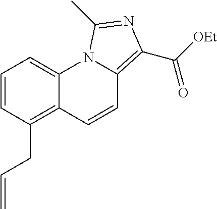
C1=CC(CC=C)=C2C(=C1)N1C(=C(C([OEt])=O)N=C1C)C=C2
